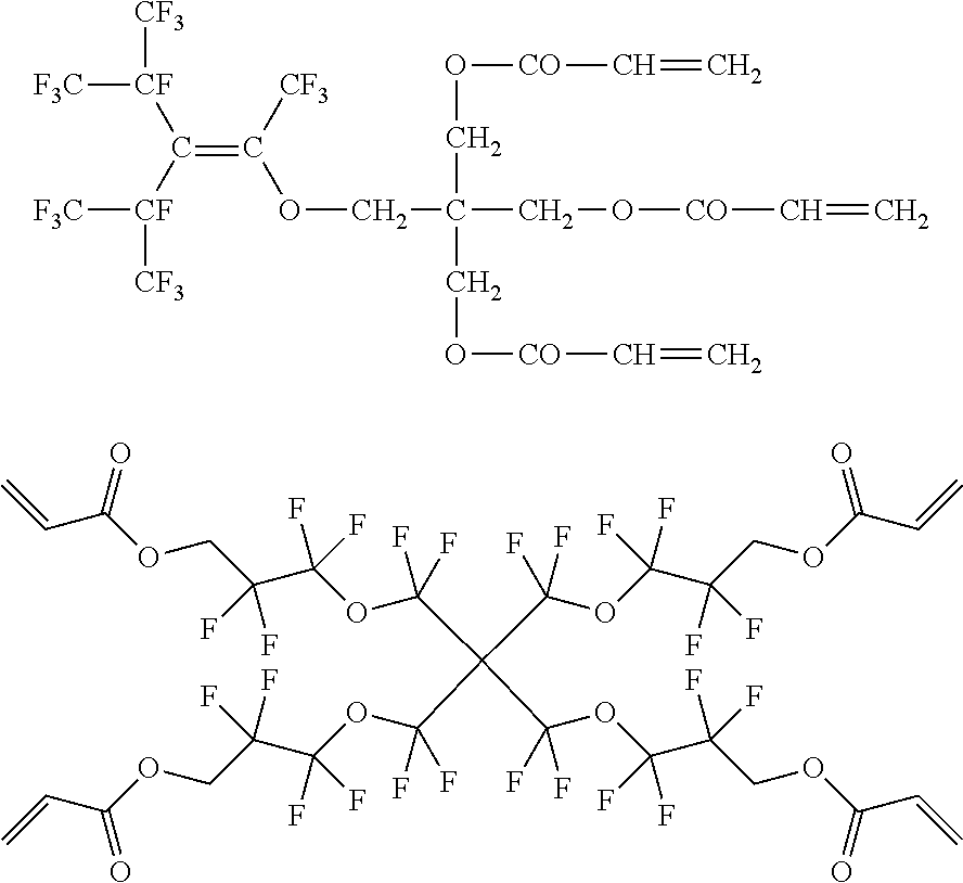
C(=C([CF3])OCC(CO[CO]C=C)(CO[CO]C=C)CO[CO]C=C)([CF]([F3C])[CF3])[CF]([F3C])[CF3].C=CC(OCC(C(OC(F)(F)C(C(OC(F)(F)C(COC(C=C)=O)(F)F)(F)F)(C(OC(F)(F)C(COC(C=C)=O)(F)F)(F)F)C(OC(F)(F)C(COC(C=C)=O)(F)F)(F)F)(F)F)(F)F)=O
